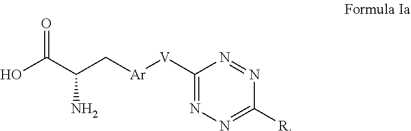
C1([V][Ar]CC(C(O)=O)N)=NN=C([R])N=N1
